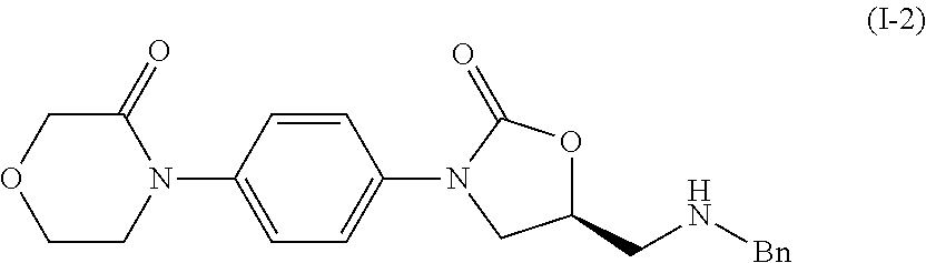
C1=CC(N2C(=O)COCC2)=CC=C1N1CC(CN[Bn])OC1=O
